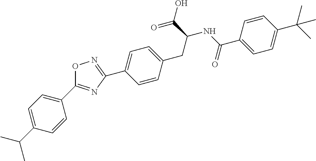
C(C)(C)C1=CC=C(C2=NC(C3=CC=C(CC(C(O)=O)NC(=O)C4=CC=C(C(C)(C)C)C=C4)C=C3)=NO2)C=C1
